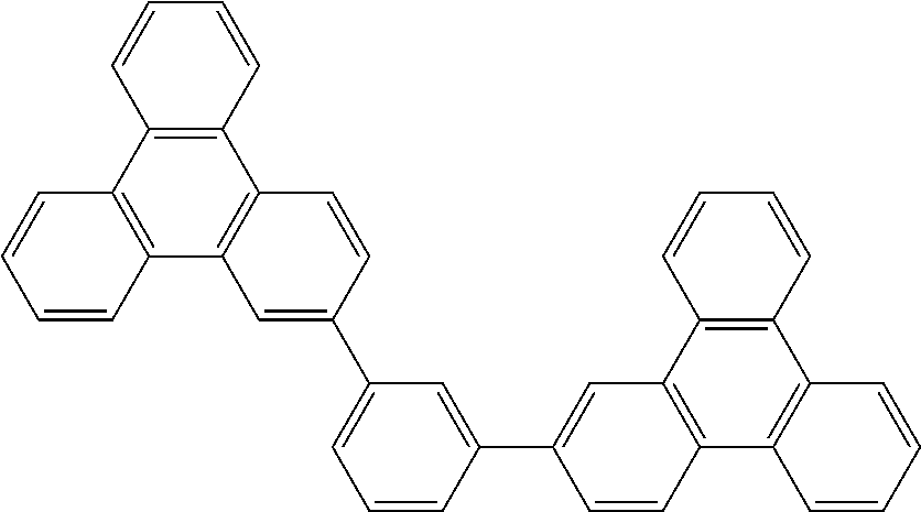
C12=C(C=CC=C1)C1=C(C3=C2C=CC=C3)C=C(C2=CC=CC(C3=CC4=C(C=C3)C3=C(C5=C4C=CC=C5)C=CC=C3)=C2)C=C1
